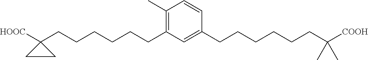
C1(C)=C(CCCCCCC2([HOOC])CC2)C=C(CCCCCCC(C)(C)[COOH])C=C1
